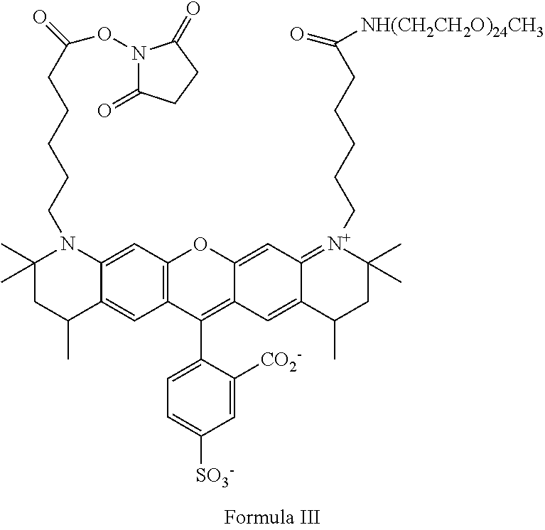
C1=C2C(=CC3=C1OC1=CC4=[N+](CCCCCC([NH(CH2CH2O)24CH3])=O)C(C)(C)CC(C)C4=CC1=C3C1=CC=C([SO3-])C=C1[CO2-])C(C)CC(C)(C)N2CCCCCC(ON1C(=O)CCC1=O)=O
